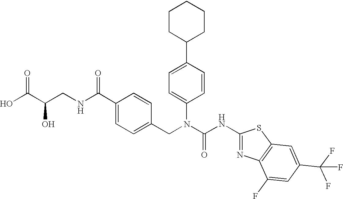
OC(C(CNC(C1=CC=C(CN(C(NC2=NC3=C(S2)C=C(C(F)(F)F)C=C3F)=O)C2=CC=C(C3CCCCC3)C=C2)C=C1)=O)O)=O
